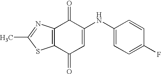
C12=C(N=C(C)S1)C(=O)C(NC1=CC=C(F)C=C1)=CC2=O
